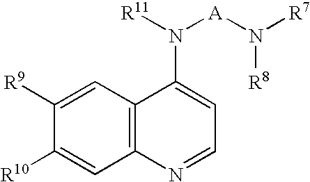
C1([R9])=CC2=C(C=C1[R10])N=CC=C2N([A]N([R7])[R8])[R11]
